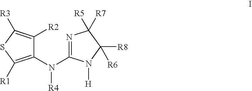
N1=C(N(C2=C([R1])SC([R3])=C2[R2])[R4])N([H])C([R8])([R6])C1([R7])[R5]
